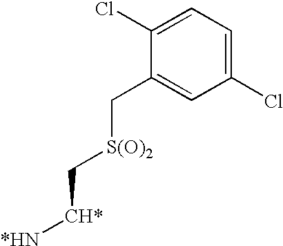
C1(Cl)=CC=C(Cl)C=C1C[S(O)2]C[CH*][*HN]
